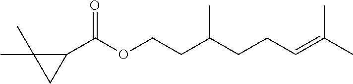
C1(C(OCCC(CCC=C(C)C)C)=O)C(C)(C)C1
